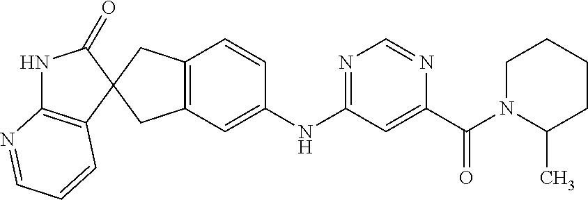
C12=C(CC3(C1)C1=C(NC3=O)N=CC=C1)C=CC(NC1=NC=NC(C(=O)N3C(C)CCCC3)=C1)=C2
